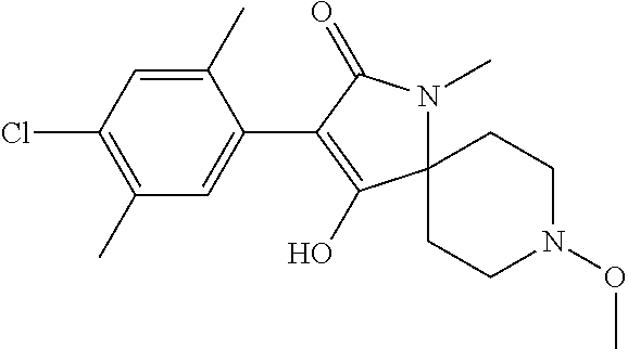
C12(CCN(OC)CC1)N(C)C(=O)C(C1=CC(C)=C(Cl)C=C1C)=C2O
